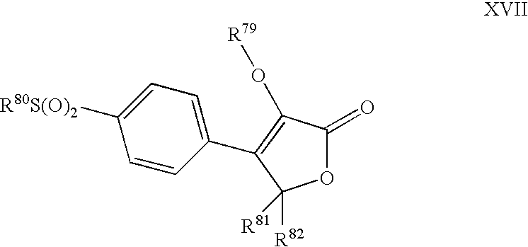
C1=C([R80S(O)2])C=CC(C2=C(O[R79])C(=O)OC2([R82])[R81])=C1
